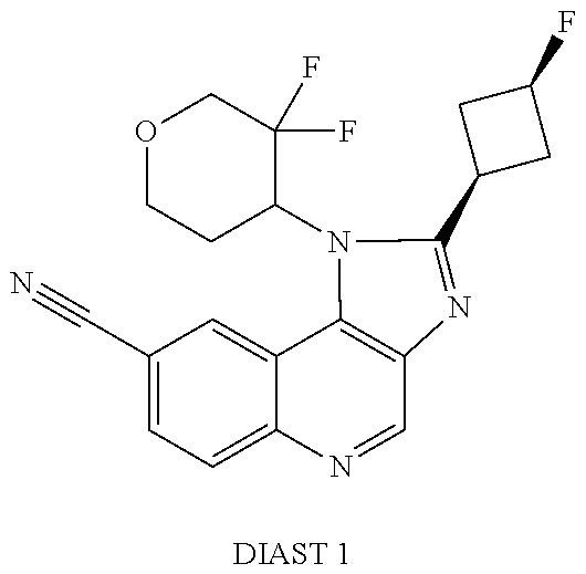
C1(C#N)=CC=C2C(=C1)C1=C(C=N2)N=C(C2CC(F)C2)N1C1C(F)(F)COCC1.[DIAST 1]
